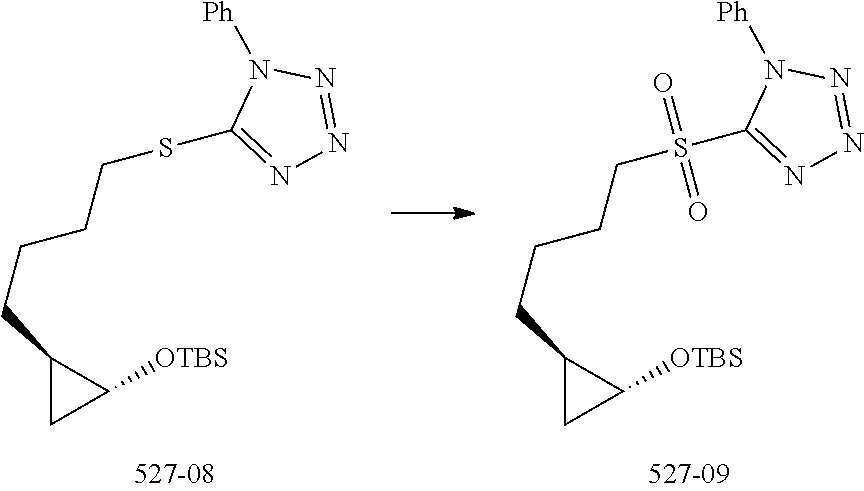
C1(CCCCSC2=NN=NN2[Ph])CC1[OTBS].C1(CCCCS(C2=NN=NN2[Ph])(=O)=O)CC1[OTBS]
